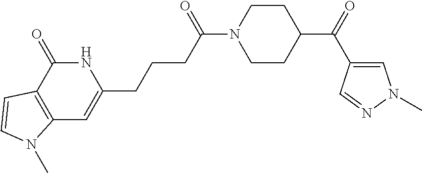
N1C(=O)C2=C(C=C1CCCC(N1CCC(C(C3=CN(C)N=C3)=O)CC1)=O)N(C)C=C2
